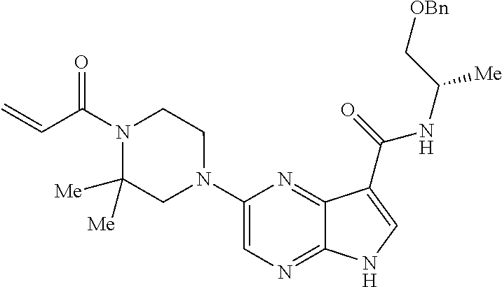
C1(N2CCN(C(C=C)=O)C([Me])([Me])C2)=CN=C2C(=N1)C(C(=O)NC([Me])C[OBn])=CN2
